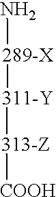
N[289-X][311-Y][313-Z][COOH]
